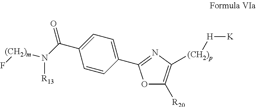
[(CH2)m](N(C(C1=CC=C(C2=NC([(CH2)p][H][K])=C([R20])O2)C=C1)=O)[R13])F
